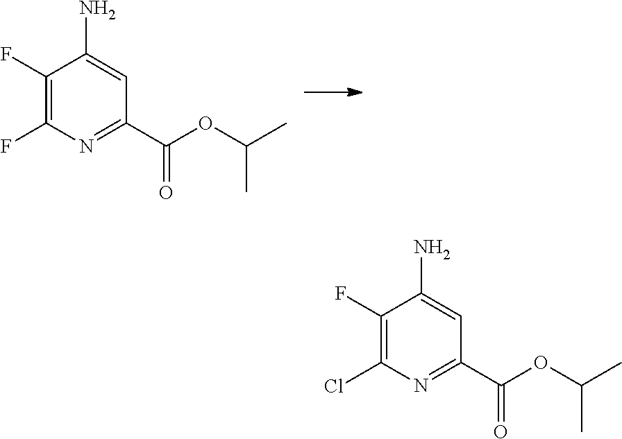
C1(F)=C(F)N=C(C(OC(C)C)=O)C=C1N.C1(F)=C(Cl)N=C(C(OC(C)C)=O)C=C1N
